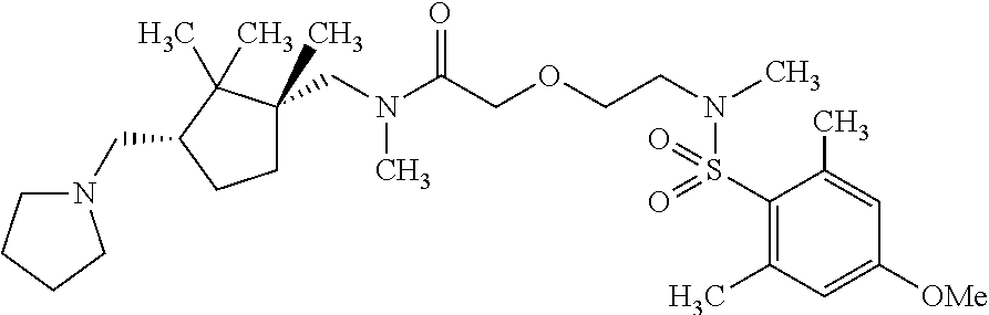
N(C(COCCN(C)S(=O)(=O)C1=C(C)C=C([OMe])C=C1C)=O)(C)CC1(C)CCC(CN2CCCC2)C1(C)C
